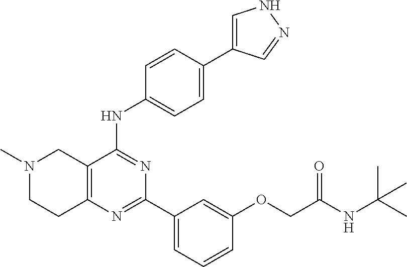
C12=C(N=C(C3=CC=CC(OCC(NC(C)(C)C)=O)=C3)N=C1NC1=CC=C(C3=CNN=C3)C=C1)CCN(C)C2
